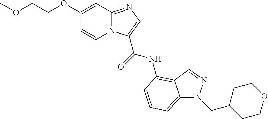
C1(OCCOC)=CC2=NC=C(C(=O)NC3=C4C(=CC=C3)N(CC3CCOCC3)N=C4)N2C=C1
